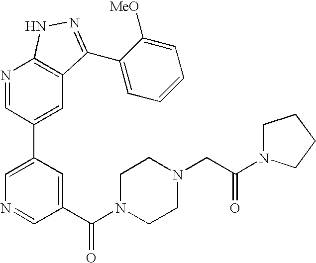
N1=CC(C2=CN=CC(C(N3CCN(CC(N4CCCC4)=O)CC3)=O)=C2)=CC2=C1NN=C2C1=CC=CC=C1[MeO]
